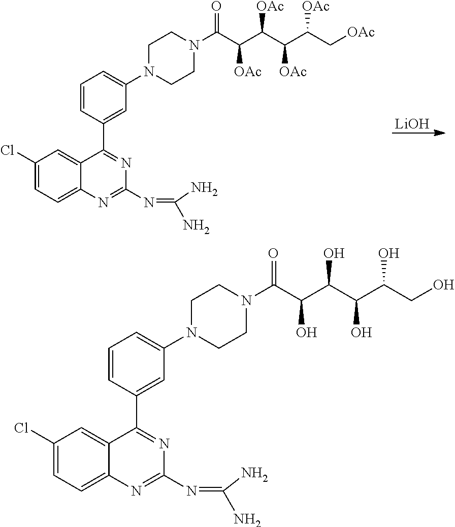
[LiOH].C1(Cl)=CC=C2C(=C1)C(C1=CC(N3CCN(C(=O)C([OAc])C([OAc])C([OAc])C([OAc])C[OAc])CC3)=CC=C1)=NC(N=C(N)N)=N2.C1(Cl)=CC=C2C(=C1)C(C1=CC(N3CCN(C(=O)C(O)C(O)C(O)C(O)CO)CC3)=CC=C1)=NC(N=C(N)N)=N2
